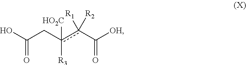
OC(Cc(c(C([OH])=O)([R1])[R2])([HO2C])[R3])=O
